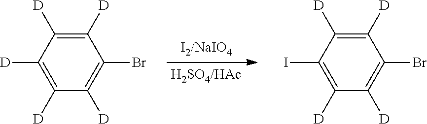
C1([D])=C([D])C([D])=C([D])C([D])=C1Br.C1([D])=C([D])C(I)=C([D])C([D])=C1Br
